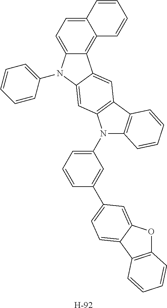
C12=CC=C3C(=C1C1=CC4=C(C=C1N2C1=CC=CC=C1)N(C1=CC=CC(C2=CC=C5C(=C2)OC2=C5C=CC=C2)=C1)C1=C4C=CC=C1)C=CC=C3.[H]
